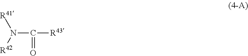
N(C(=O)[R43])([R42])[R41]
